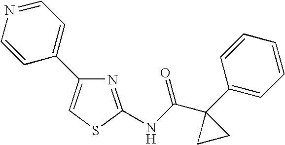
N1=C(NC(C2(C3=CC=CC=C3)CC2)=O)SC=C1C1=CC=NC=C1
